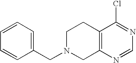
C1(CN2CC3=C(CC2)C(Cl)=NC=N3)=CC=CC=C1
